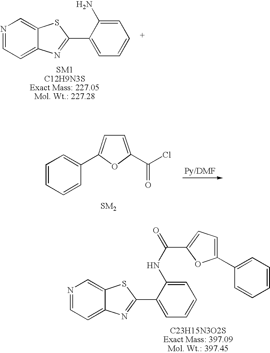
C1=CC=CC(C2=CC=C(C(Cl)=O)O2)=C1.N1=CC=C2C(=C1)SC(C1=CC=CC=C1NC(C1=CC=C(C3=CC=CC=C3)O1)=O)=N2.N1=CC=C2C(=C1)SC(C1=CC=CC=C1N)=N2
